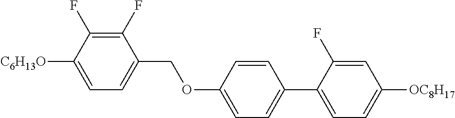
C1(F)=C(F)C([C6H13O])=CC=C1COC1=CC=C(C2=CC=C([OC8H17])C=C2F)C=C1
